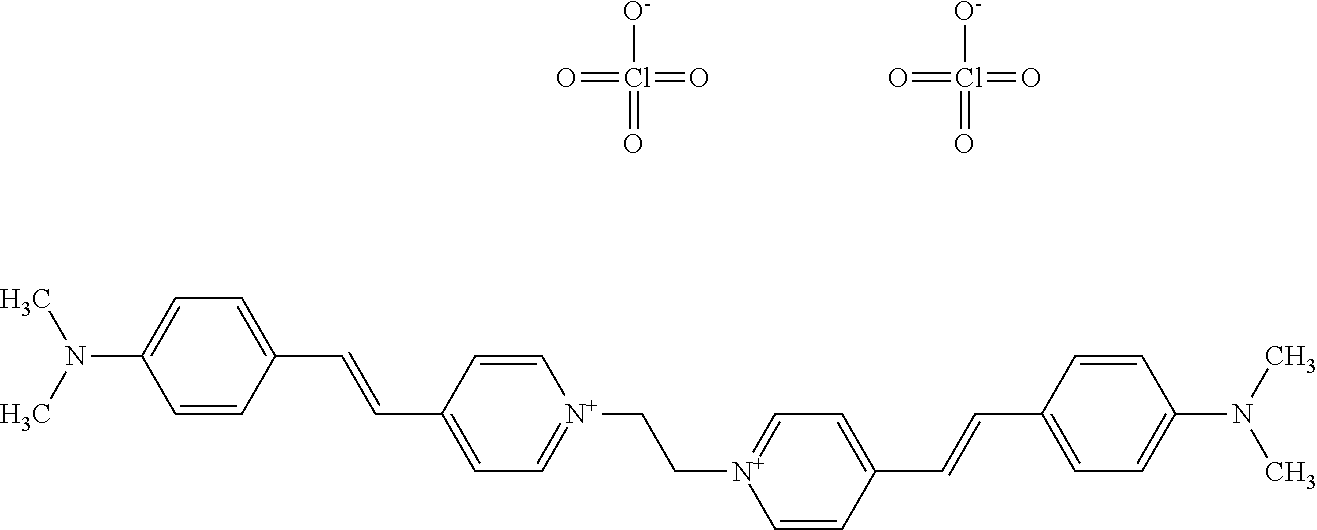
C1=CC(C=CC2=CC=[N+](CC[N+]3=CC=C(C=CC4=CC=C(N(C)C)C=C4)C=C3)C=C2)=CC=C1N(C)C.[O-]Cl(=O)(=O)=O.[O-]Cl(=O)(=O)=O
